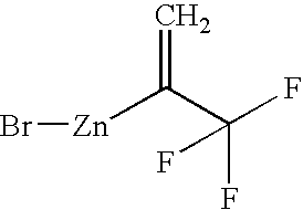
Br[Zn]C(C(F)(F)F)=C
